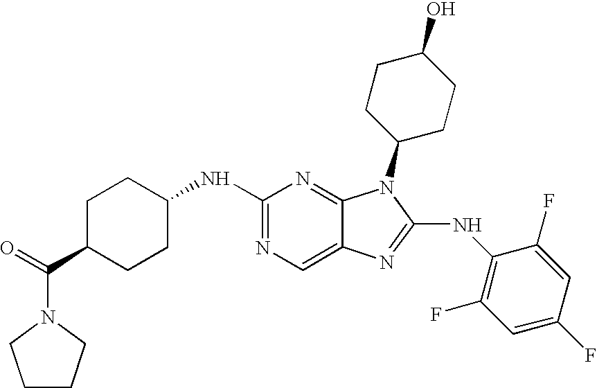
N1=C(NC2CCC(C(=O)N3CCCC3)CC2)N=C2C(=C1)N=C(NC1=C(F)C=C(F)C=C1F)N2C1CCC(O)CC1
